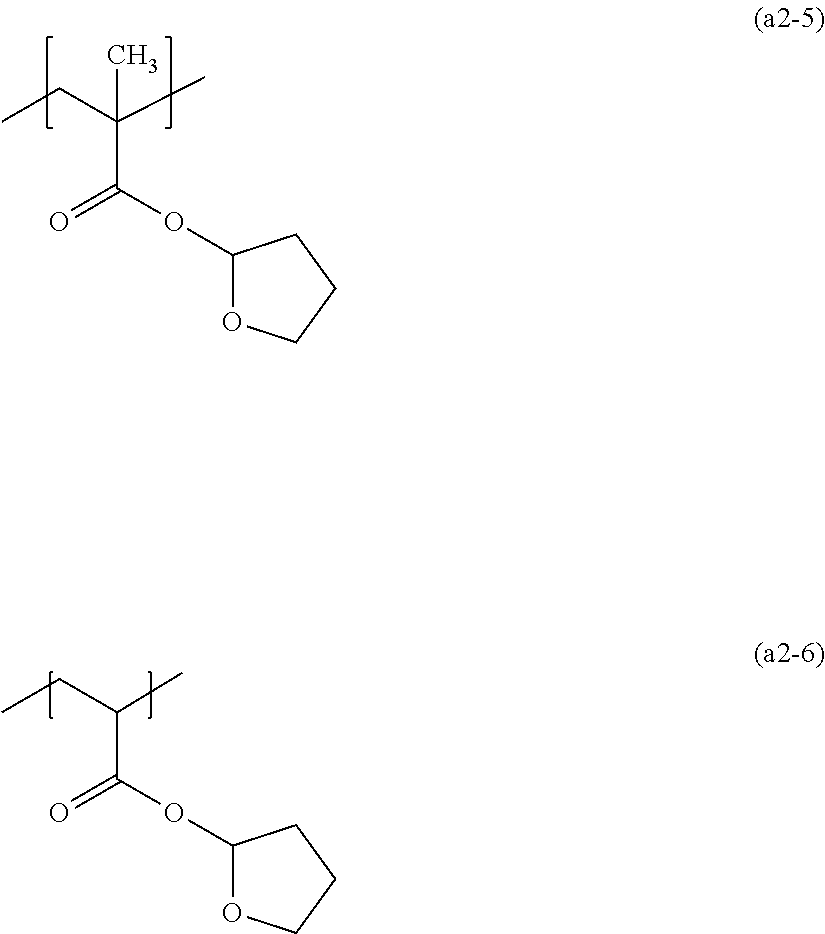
CCC(C)(C)C(OC1OCCC1)=O.CCC(C)C(OC1OCCC1)=O
